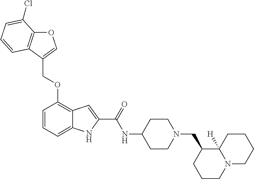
O1C2=C(C(COC3=C4C(=CC=C3)NC(C(=O)NC3CCN(CC5CCCN6CCCCC65[H])CC3)=C4)=C1)C=CC=C2Cl
